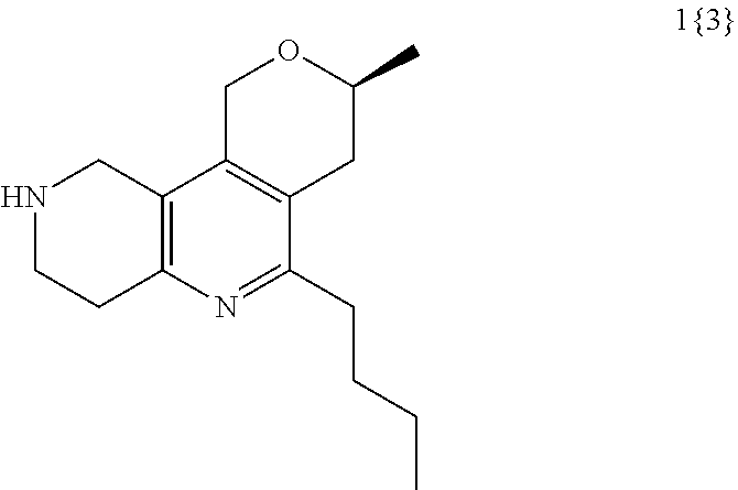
N1CCC2=C(C1)C1=C(CC(C)OC1)C(CCCC)=N2
